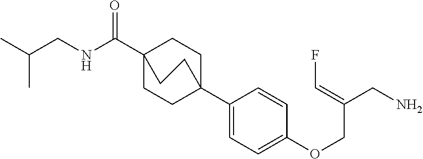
C1(C23CCC(C(NCC(C)C)=O)(CC2)CC3)=CC=C(OCC(CN)=CF)C=C1
